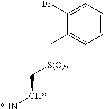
C1(Br)=CC=CC=C1C[S(O)2]C[CH*][*HN]
